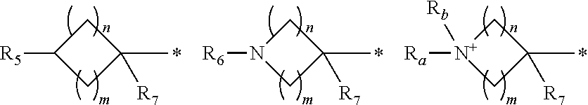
[R5]C1CC(C)([R7])C1.[R6]N1CC(C)([R7])C1.[Ra][N+]1([Rb])CC(C)([R7])C1
